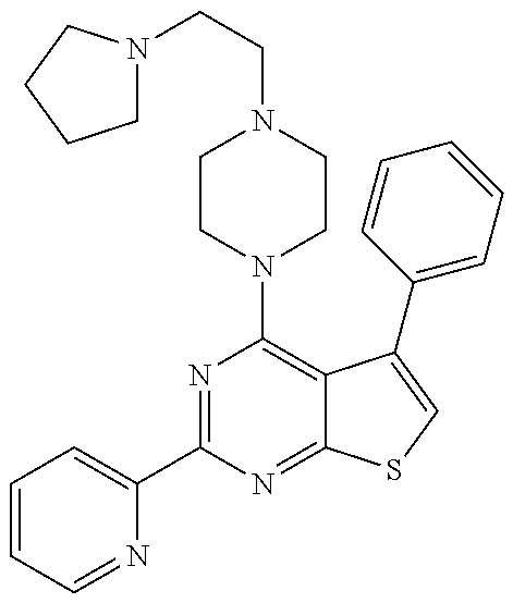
N1=C(C2=CC=CC=N2)N=C2C(=C1N1CCN(CCN3CCCC3)CC1)C(C1=CC=CC=C1)=CS2
